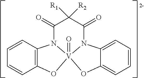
C12=C(O[V]34(=O)N1C(=O)C([R1])([R2])C(=O)N3C1=CC=CC=C1O4)C=CC=C2
